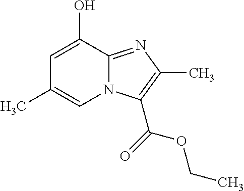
OC1=CC(C)=CN2C1=NC(C)=C2C(=O)OCC
